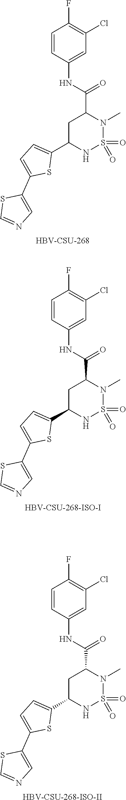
C1=CC(NC(C2CC(C3=CC=C(C4=CN=CS4)S3)NS(=O)(=O)N2C)=O)=CC(Cl)=C1F.[HBV-CSU-268].C1=CC(NC(C2CC(C3=CC=C(C4=CN=CS4)S3)NS(=O)(=O)N2C)=O)=CC(Cl)=C1F.[HBV-CSU-268-ISO-I].C1=CC(NC(C2CC(C3=CC=C(C4=CN=CS4)S3)NS(=O)(=O)N2C)=O)=CC(Cl)=C1F.[HBV-CSU-268-ISO-II]
